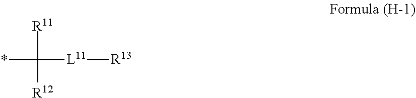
*C([R11])([R12])[L11][R13]
